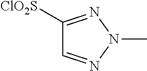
[ClO2S]C1=NN(C)N=C1
